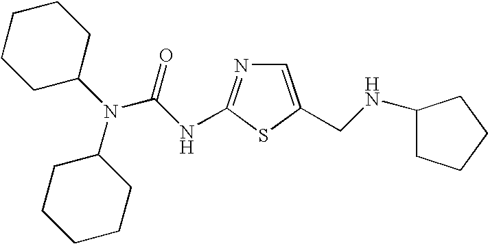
C1=C(CNC2CCCC2)SC(NC(N(C2CCCCC2)C2CCCCC2)=O)=N1
